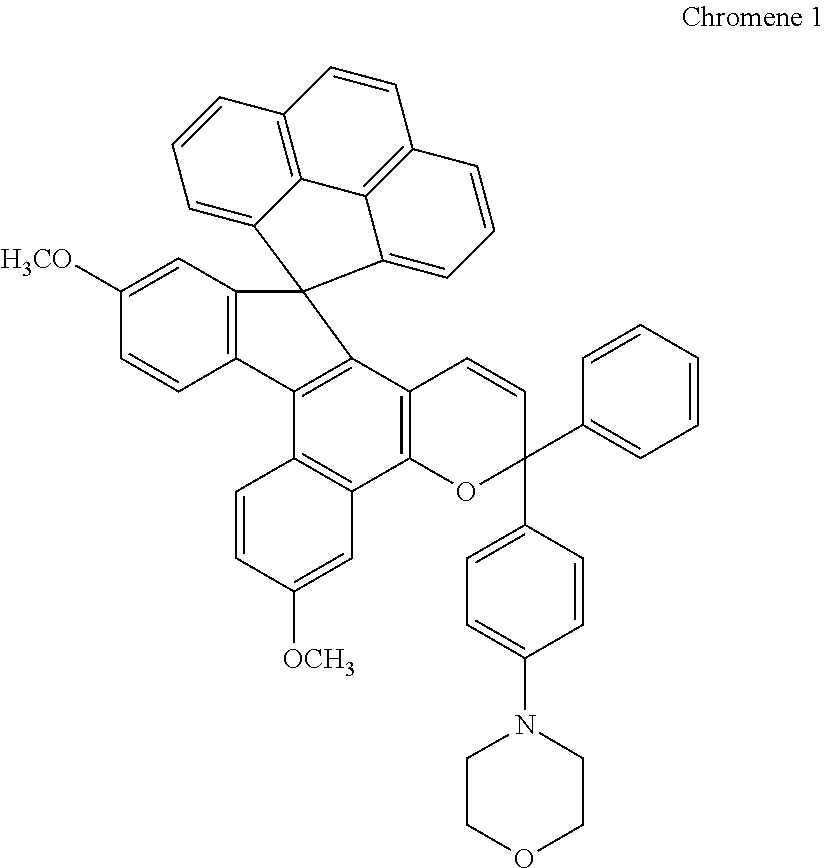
C12=C(C3=C(C4=C1C=CC(C1=CC=C(N5CCOCC5)C=C1)(C1=CC=CC=C1)O4)C=C([OCH3])C=C3)C1=C(C=C([H3CO])C=C1)C21C2=CC=CC3=C2C2=C(C=C3)C=CC=C12
